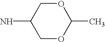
C1OC(C)OCC1N
